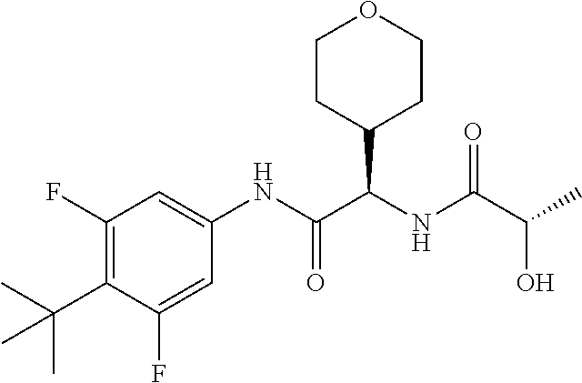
C1(F)=C(C(C)(C)C)C(F)=CC(NC(C(NC(=O)C(O)C)C2CCOCC2)=O)=C1
